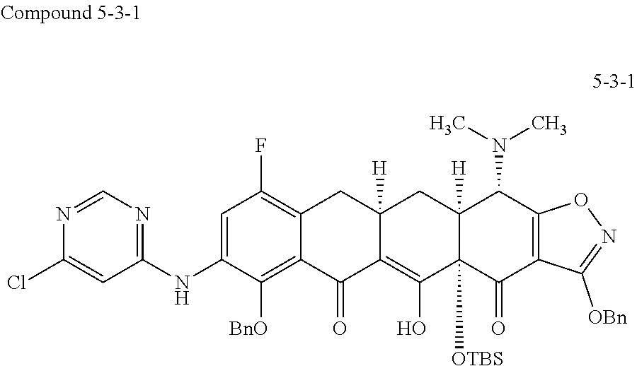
C1=C(NC2=NC=NC(Cl)=C2)C([BnO])=C2C(=C1F)CC1([H])C(=C(O)C3([OTBS])C([H])(C1)C(N(C)C)C1=C(C3=O)C([OBn])=NO1)C2=O
